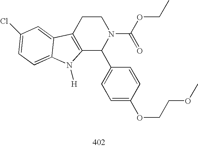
C12=C(CCN(C(OCC)=O)C1C1=CC=C(OCCOC)C=C1)C1=CC(Cl)=CC=C1N2[H]
